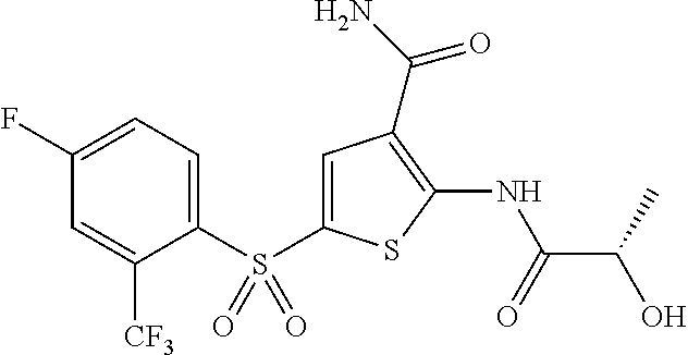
C1(NC(C(C)O)=O)=C(C(N)=O)C=C(S(C2=CC=C(F)C=C2[CF3])(=O)=O)S1
